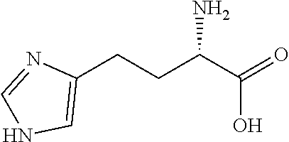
C1=NC(CCC(C(=O)O)N)=CN1
